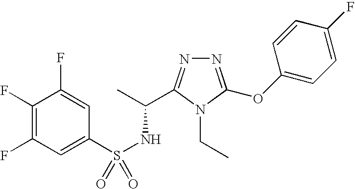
N1=C(OC2=CC=C(F)C=C2)N(CC)C(C(C)NS(=O)(C2=CC(F)=C(F)C(F)=C2)=O)=N1
